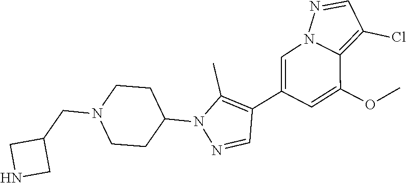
C1(C2=CN3C(=C(Cl)C=N3)C(OC)=C2)=C(C)N(C2CCN(CC3CNC3)CC2)N=C1
